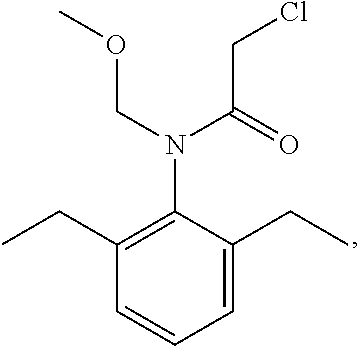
C1(CC)=C(N(COC)C(CCl)=O)C(CC)=CC=C1
